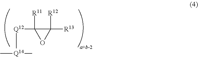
[Q12](C1([R11])C([R13])([R12])O1)[Q14](C)C
